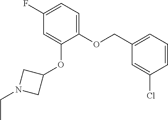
C1(F)=CC=C(OCC2=CC=CC(Cl)=C2)C(OC2CN(CC)C2)=C1
